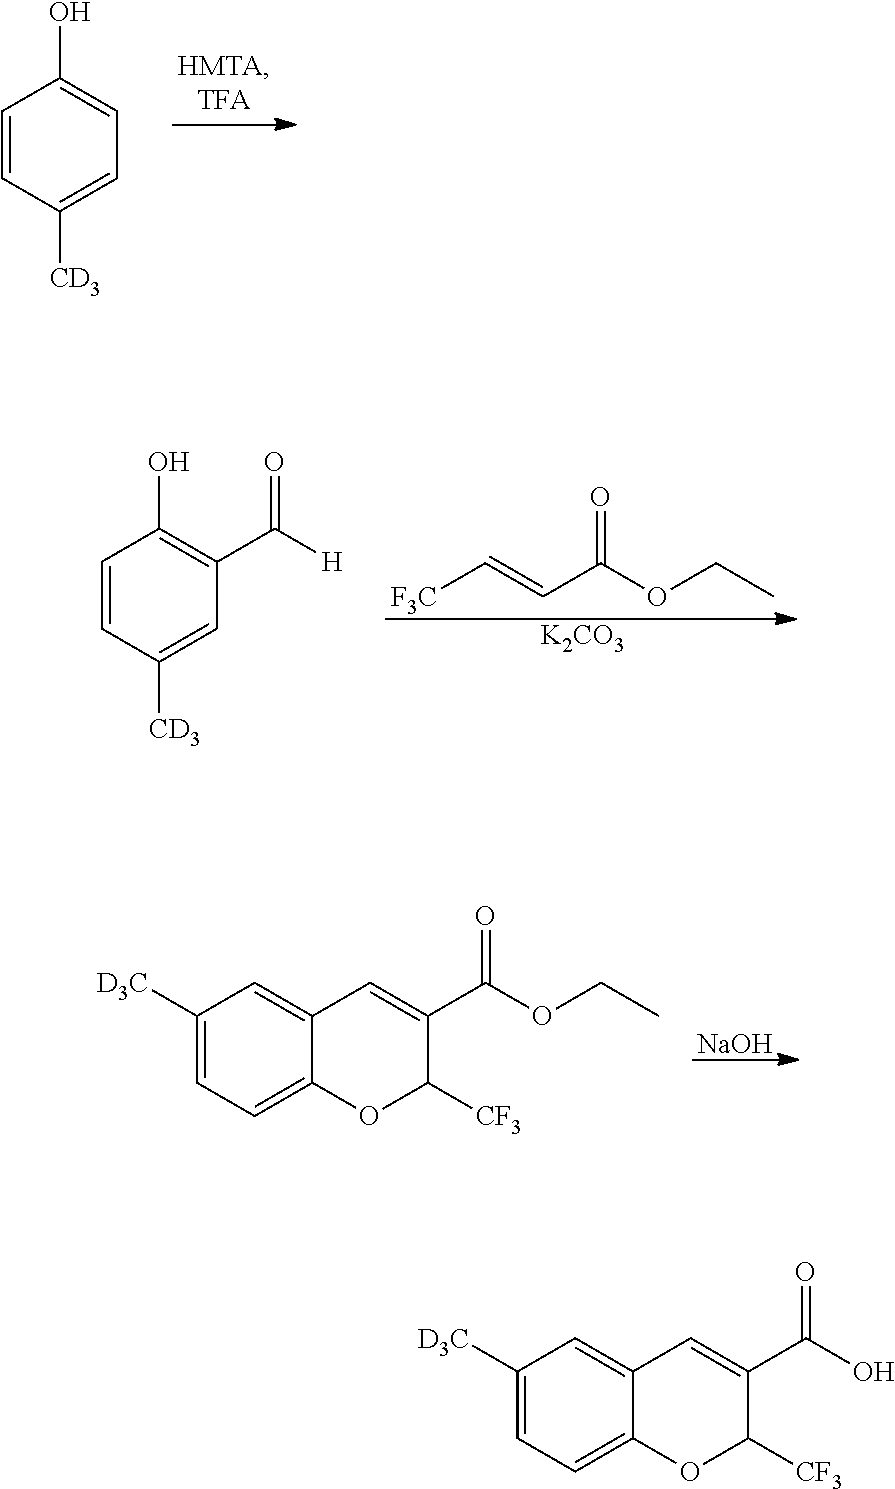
C1=CC([CD3])=CC=C1O.[F3C]C=CC(OCC)=O.[K2CO3].C1=CC([CD3])=CC(C([H])=O)=C1O.C1([D3C])=CC=C2C(=C1)C=C(C(OCC)=O)C([CF3])O2.[NaOH].C1([D3C])=CC=C2C(=C1)C=C(C(O)=O)C([CF3])O2
